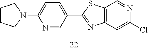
C1CCN(C2=CC=C(C3=NC4=C(S3)C=NC(Cl)=C4)C=N2)C1
